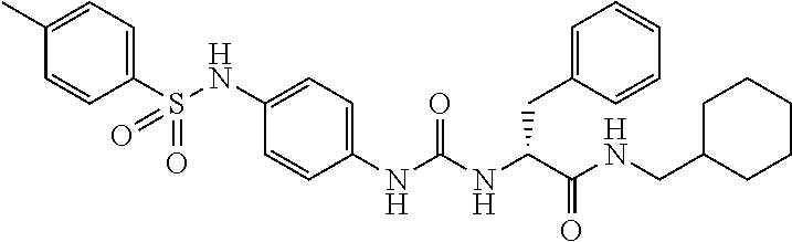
C1(C)=CC=C(S(NC2=CC=C(NC(NC(C(NCC3CCCCC3)=O)CC3=CC=CC=C3)=O)C=C2)(=O)=O)C=C1
